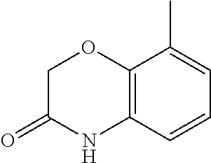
C12=C(C=CC=C1C)NC(=O)CO2
